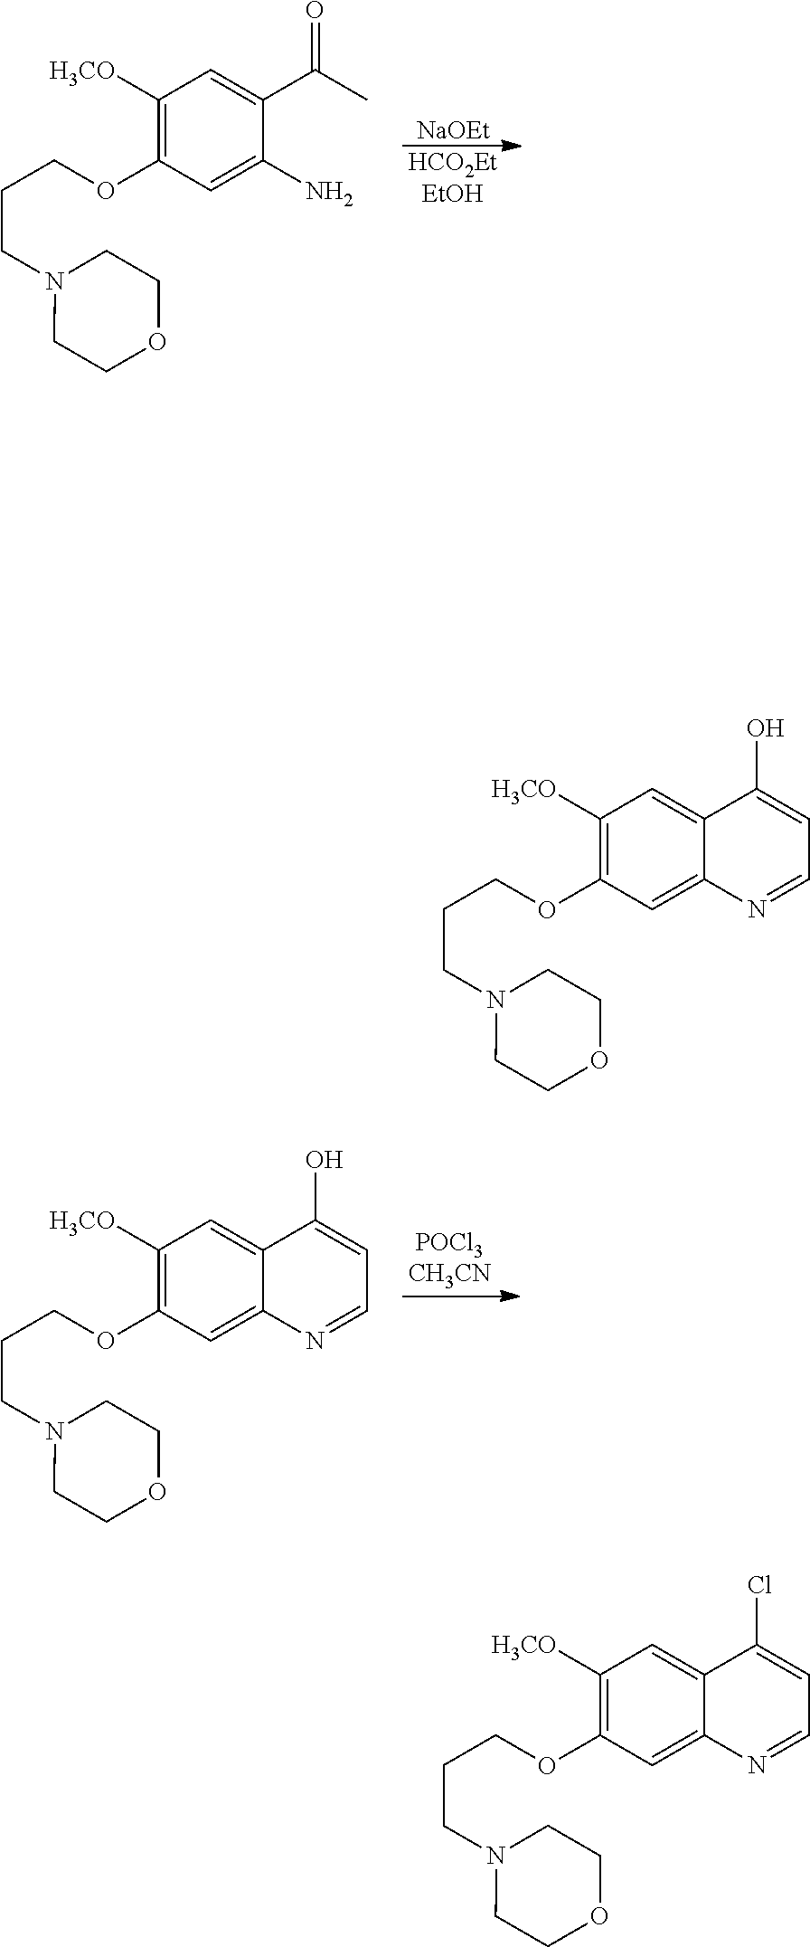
C1([H3CO])=C(OCCCN2CCOCC2)C=C2C(=C1)C(O)=CC=N2.[HCO2EtEtOH].C1([H3CO])=C(OCCCN2CCOCC2)C=C(N)C(C(C)=O)=C1.[NaOEt].C1([H3CO])=C(OCCCN2CCOCC2)C=C2C(=C1)C(O)=CC=N2.C1([H3CO])=C(OCCCN2CCOCC2)C=C2C(=C1)C(Cl)=CC=N2
